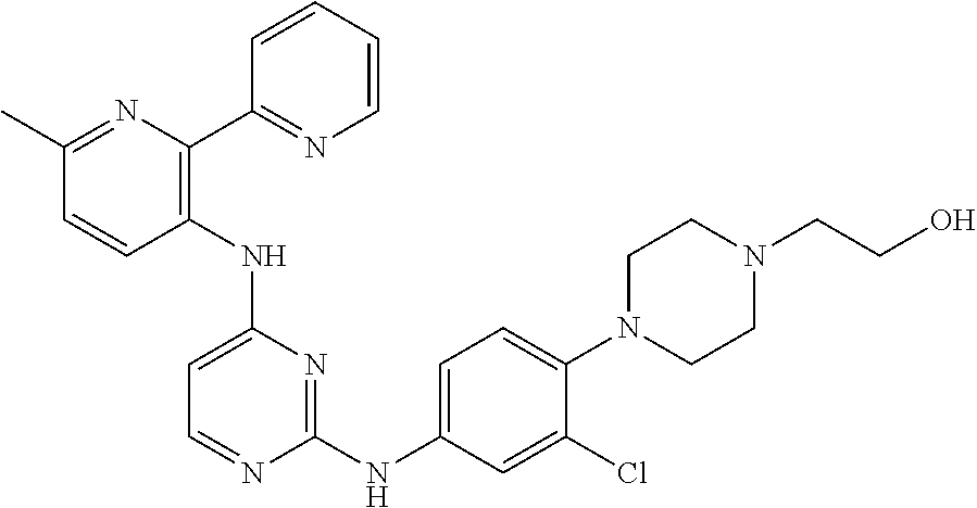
C1(C)=NC(C2=NC=CC=C2)=C(NC2=CC=NC(NC3=CC=C(N4CCN(CCO)CC4)C(Cl)=C3)=N2)C=C1
